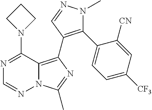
N12C(=C(C3=C(C4=CC=C([CF3])C=C4[CN])N(C)N=C3)N=C1C)C(N1CCC1)=NC=N2
